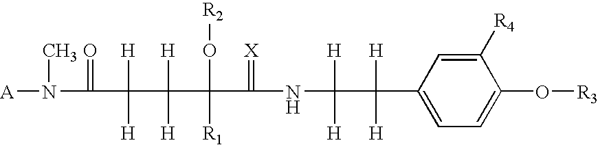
C1=C(C([H])([H])C([H])([H])NC(=[X])C(O[R2])(C([H])([H])C(C(=O)N([A])C)([H])[H])[R1])C=C([R4])C(O[R3])=C1
